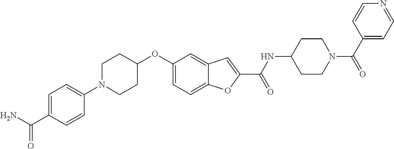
C1=C2C(=CC(OC3CCN(C4=CC=C(C(N)=O)C=C4)CC3)=C1)C=C(C(=O)NC1CCN(C(C3=CC=NC=C3)=O)CC1)O2
